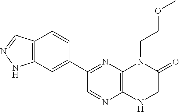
C12=C(N=C(C3=CC4=C(C=C3)C=NN4)C=N1)N(CCOC)C(=O)CN2
